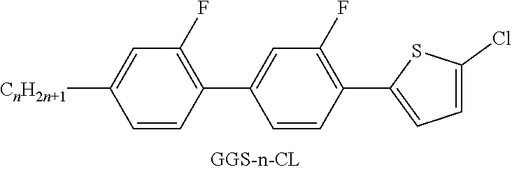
C1=CC(C2=CC(F)=C(C3=CC=C(Cl)S3)C=C2)=C(F)C=C1[CnH2n+1]
